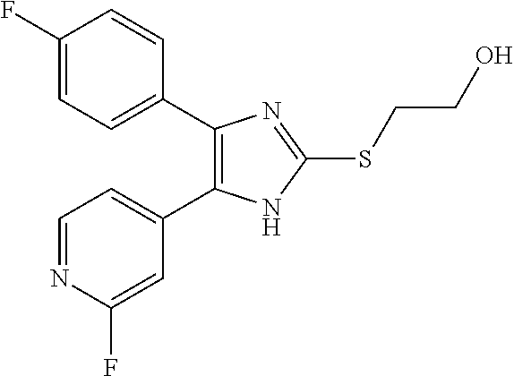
C1=NC(F)=CC(C2=C(C3=CC=C(F)C=C3)N=C(SCCO)N2)=C1
